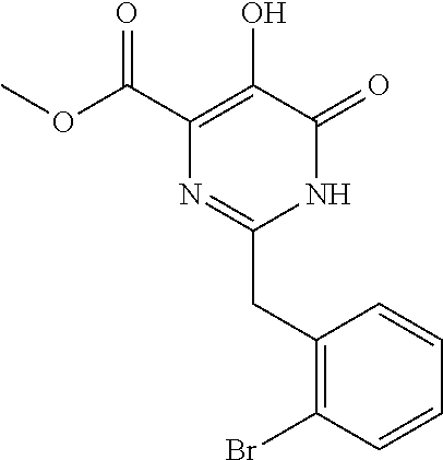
O(C(C1=C(O)C(=O)NC(CC2=C(Br)C=CC=C2)=N1)=O)C
